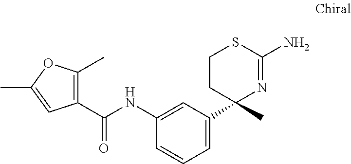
C1(C)=C(C(NC2=CC(C3(C)N=C(N)SCC3)=CC=C2)=O)C=C(C)O1
